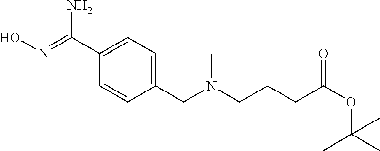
C1=CC(CN(CCCC(OC(C)(C)C)=O)C)=CC=C1C(=NO)N
